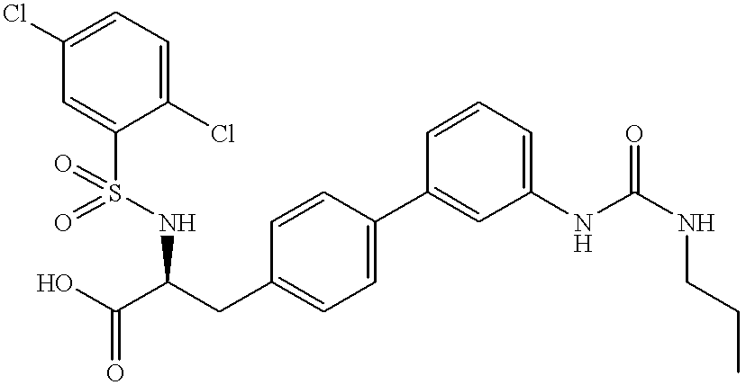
C1(Cl)=CC=C(Cl)C=C1S(NC(C(O)=O)CC1=CC=C(C2=CC(NC(NCCC)=O)=CC=C2)C=C1)(=O)=O
